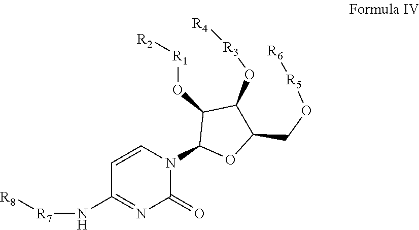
C1(=O)N(C2OC(CO[R5][R6])C(O[R3][R4])C2O[R1][R2])C=CC(N[R7][R8])=N1
